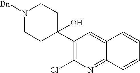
C1(C2(O)CCN([Bn])CC2)=C(Cl)N=C2C(=C1)C=CC=C2
